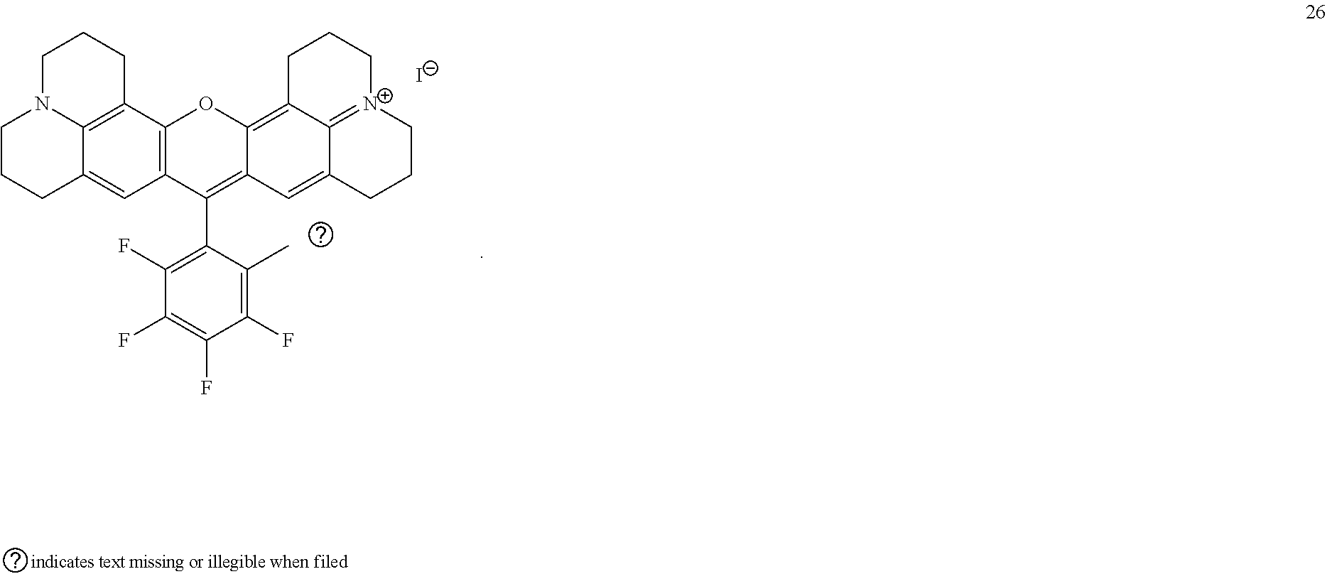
C12=C3C4=C(C=C1CCCN2CCC3)C(C1=C(F)C(F)=C(F)C(F)=C1C)=C1C(=C2C3=[N+](CCCC3=C1)CCC2)O4.[I-]
